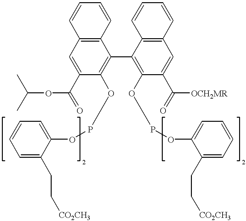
C1=CC2=C(C=C1)C(C1=C(OPOC3=CC=CC=C3CC[CO2CH3])C(C(=O)[OCH2MR])=CC3=C1C=CC=C3)=C(OPOC1=CC=CC=C1CC[CO2CH3])C(C(=O)OC(C)C)=C2
